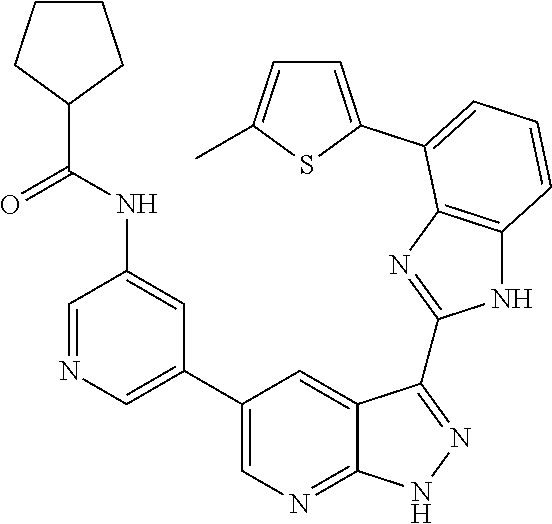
C1=NC=C(C2=CN=C3C(=C2)C(C2=NC4=C(N2)C=CC=C4C2=CC=C(C)S2)=NN3)C=C1NC(C1CCCC1)=O
